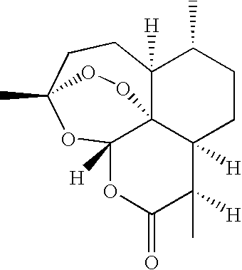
C12([H])C34C([H])(CCC1C)C([H])(C)C(=O)OC3([H])OC(C)(CC2)OO4
